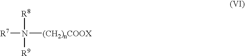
[R7]N([(CH2)nCOOX])([R8])[R9]
